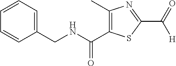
C1(CNC(C2=C(C)N=C(C(=O)[H])S2)=O)=CC=CC=C1
